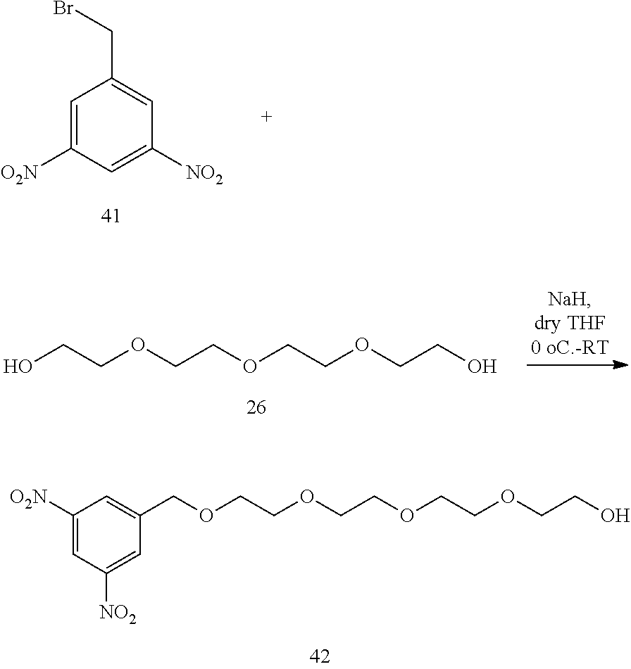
C1=C([O2N])C=C([NO2])C=C1CBr.C(COCCOCCOCCO)OCC1=CC([O2N])=CC([NO2])=C1.OCCOCCOCCOCCO
